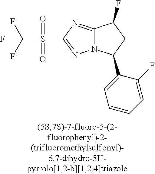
C12=NC(S(C(F)(F)F)(=O)=O)=NN1C(C1=CC=CC=C1F)CC2F
